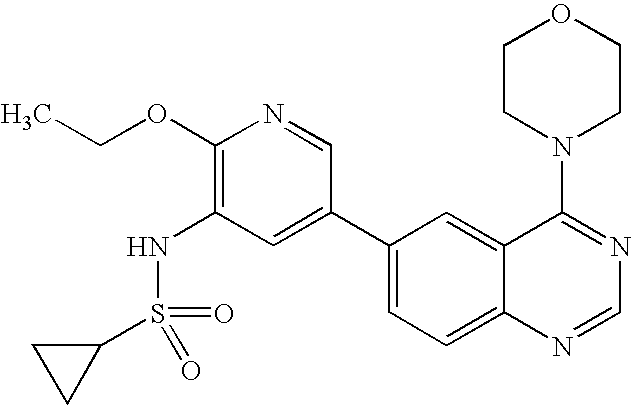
C1(S(NC2=C(OCC)N=CC(C3=CC=C4C(=C3)C(N3CCOCC3)=NC=N4)=C2)(=O)=O)CC1
